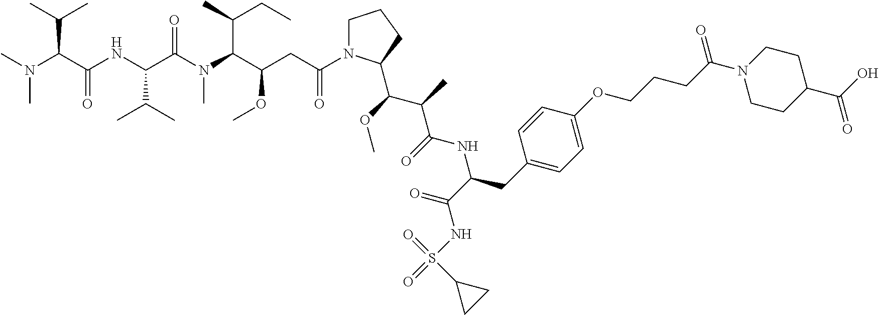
CN(C(C(NC(C(N(C(C(CC(N1CCCC1C(OC)C(C)C(=O)NC(CC1=CC=C(OCCCC(N2CCC(C(O)=O)CC2)=O)C=C1)C(=O)NS(=O)(=O)C1CC1)=O)OC)C(C)CC)C)=O)C(C)C)=O)C(C)C)C
